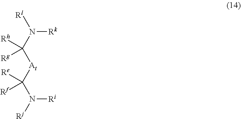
C([At]C(N([Ri])[Rj])([Re])[Rf])(N([Rk])[Rl])([Rh])[Rg]
